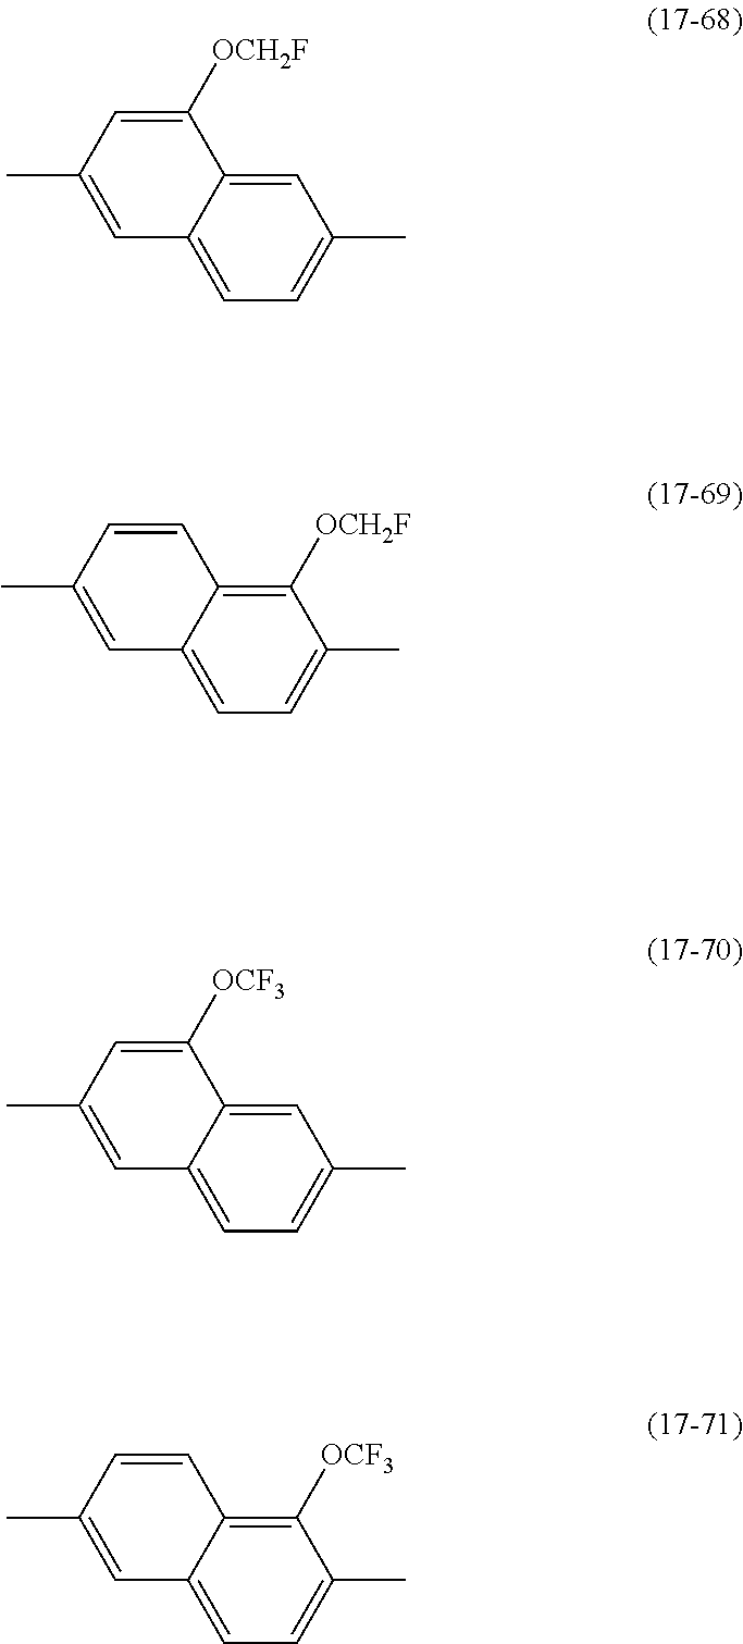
C1=C2C(=CC=C1C)C=C(C)C=C2[OCH2F].C1([OCH2F])=C2C(=CC=C1C)C=C(C)C=C2.C1=C2C(=CC=C1C)C=C(C)C=C2[OCF3].C1([OCF3])=C2C(=CC=C1C)C=C(C)C=C2
